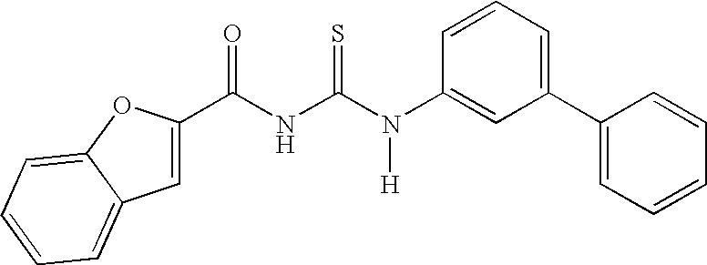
C(NC(N(C1=CC(C2=CC=CC=C2)=CC=C1)[H])=S)(=O)C1=CC2=CC=CC=C2O1
